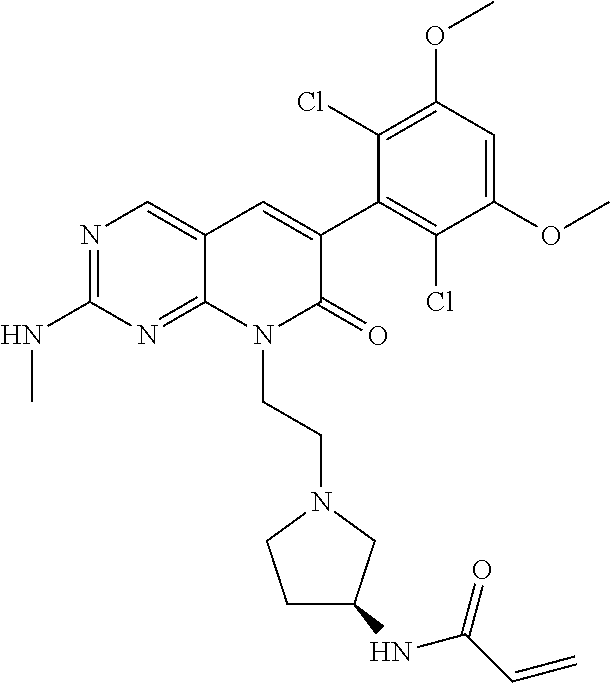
C1(NC)=NC=C2C(=N1)N(CCN1CCC(NC(C=C)=O)C1)C(=O)C(C1=C(Cl)C(OC)=CC(OC)=C1Cl)=C2
